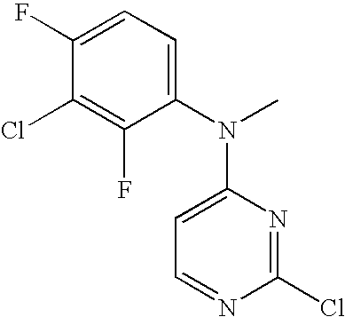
C1(N(C)C2=CC=NC(Cl)=N2)=CC=C(F)C(Cl)=C1F
